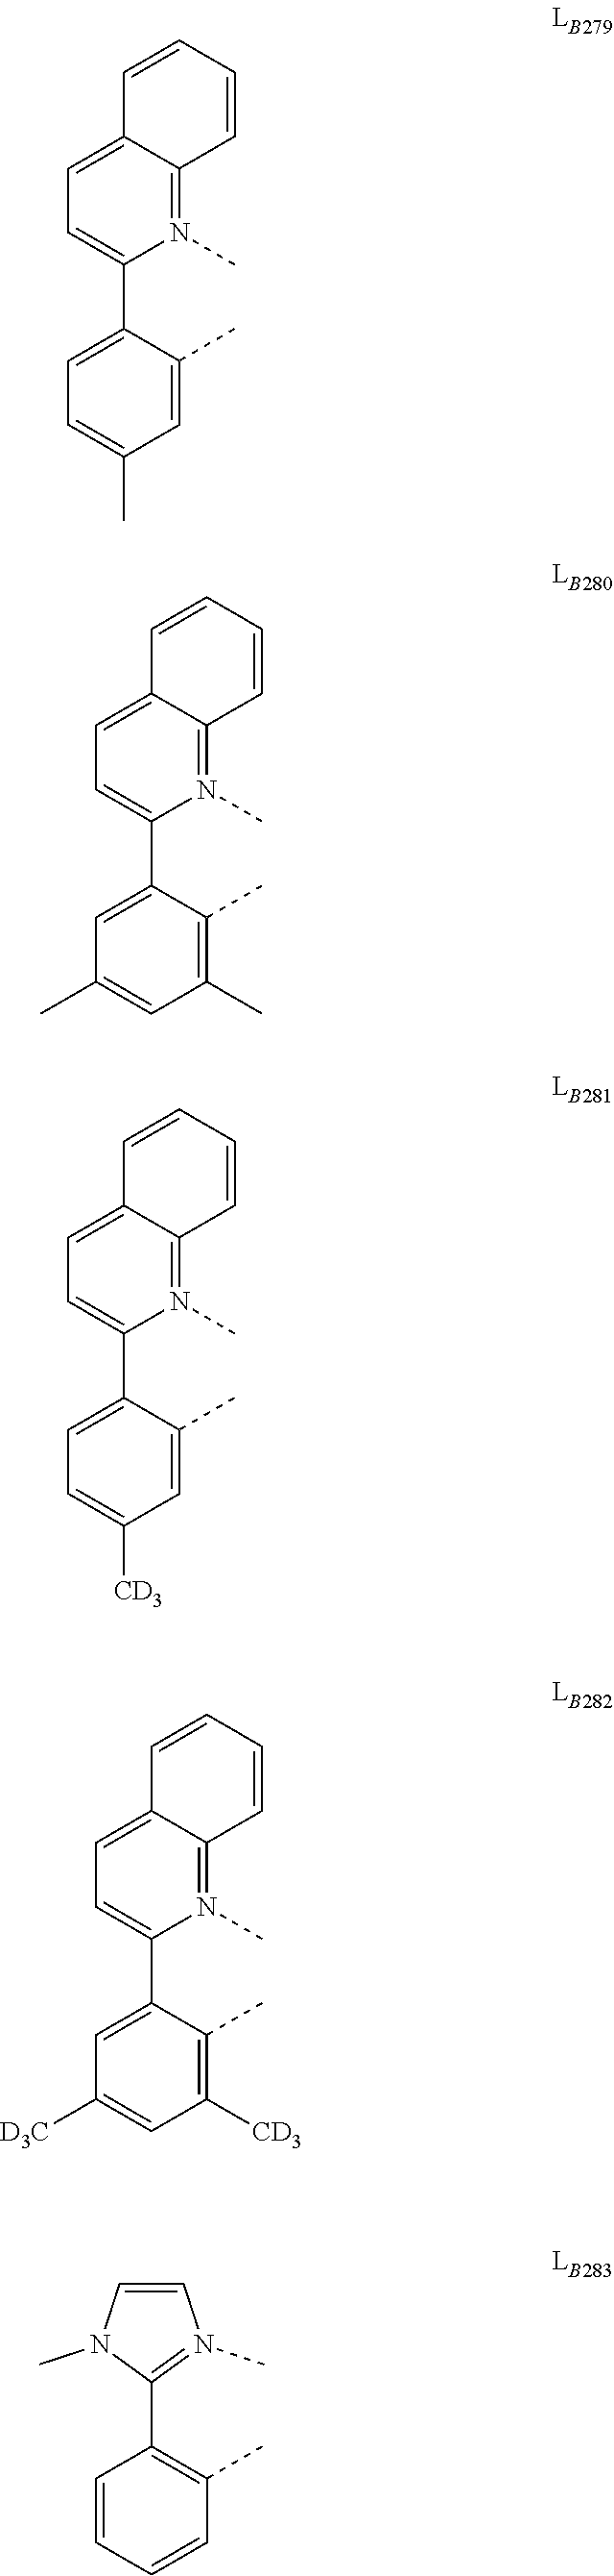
C1=C2C(=N(C)C(C3=CC=C(C)C=C3C)=C1)C=CC=C2.C1=C2C(=N(C)C(C3=CC(C)=CC(C)=C3C)=C1)C=CC=C2.C1=C2C(=N(C)C(C3=CC=C([CD3])C=C3C)=C1)C=CC=C2.C1=C2C(=N(C)C(C3=CC([D3C])=CC([CD3])=C3C)=C1)C=CC=C2.C1=CC=CC(C)=C1C1=N(C)C=CN1C
